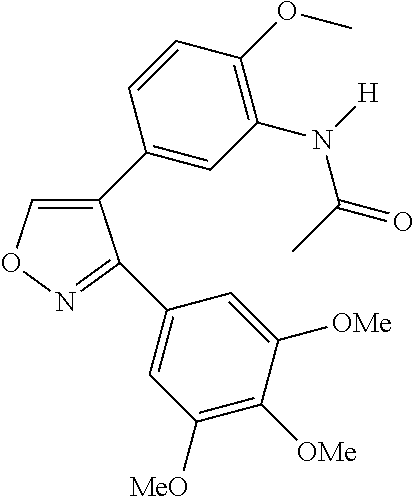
C1(C2=CC(N(C(=O)C)[H])=C(OC)C=C2)=CON=C1C1=CC([MeO])=C([OMe])C([OMe])=C1
